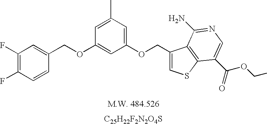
[C25H22F2N2O4S].C1(F)=C(F)C=CC(COC2=CC(OCC3=CSC4=C3C(N)=NC=C4C(=O)OCC)=CC(C)=C2)=C1
